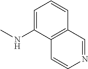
C1=C(NC)C2=C(C=C1)C=NC=C2
